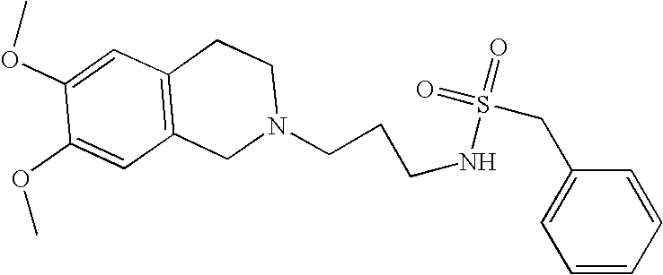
C(CN1CC2=C(C=C(OC)C(OC)=C2)CC1)CNS(CC1=CC=CC=C1)(=O)=O
